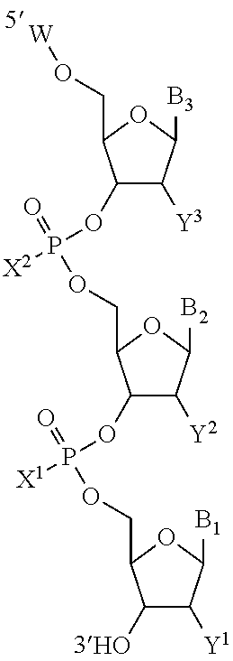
C1(OP([X2])(=O)OCC2C(OP([X1])(=O)OCC3C(O)C([Y1])C([B1])O3)C([Y2])C([B2])O2)C([Y3])C([B3])OC1CO[W]
